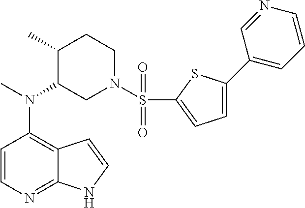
C12=C(N(C)C3CN(S(=O)(=O)C4=CC=C(C5=CC=CN=C5)S4)CCC3C)C=CN=C1NC=C2
